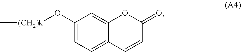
[(CH2)k](OC1=CC=C2C(=C1)OC(=O)C=C2)C
